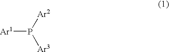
[Ar1]P([Ar2])[Ar3]
